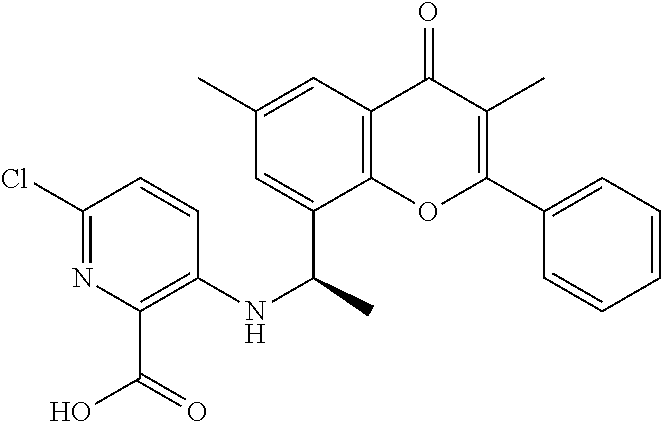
CC(C1=CC(C)=CC2=C1OC(C1=CC=CC=C1)=C(C)C2=O)NC1=C(C(=O)O)N=C(Cl)C=C1
